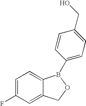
C1=C(F)C=C2C(=C1)B(C1=CC=C(CO)C=C1)OC2
